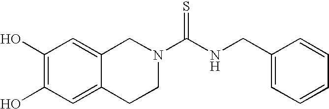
C1(O)=C(O)C=C2C(=C1)CN(C(NCC1=CC=CC=C1)=S)CC2
